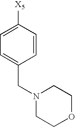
C1COCCN1CC1=CC=C([X5])C=C1
